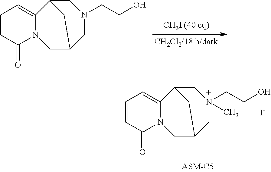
C1=CC(=O)N2C(=C1)C1CN(CCO)CC(C2)C1.C1=CC(=O)N2C(=C1)C1CN(CCO)(C)CC(C2)C1.[I-]
